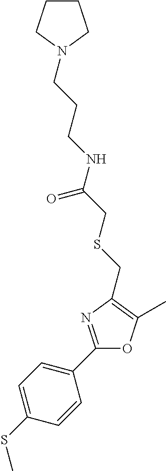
C1=C(SC)C=CC(C2=NC(CSCC(NCCCN3CCCC3)=O)=C(C)O2)=C1
